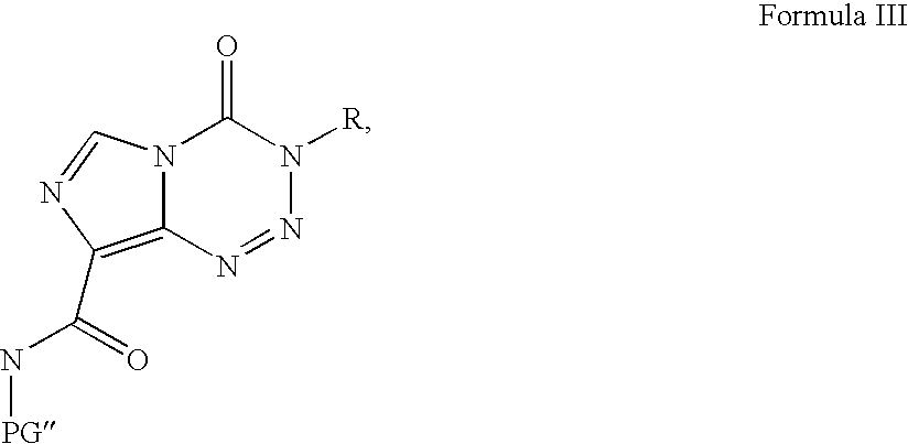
N12C(=C(C(N[PG])=O)N=C1)N=NN([R])C2=O
